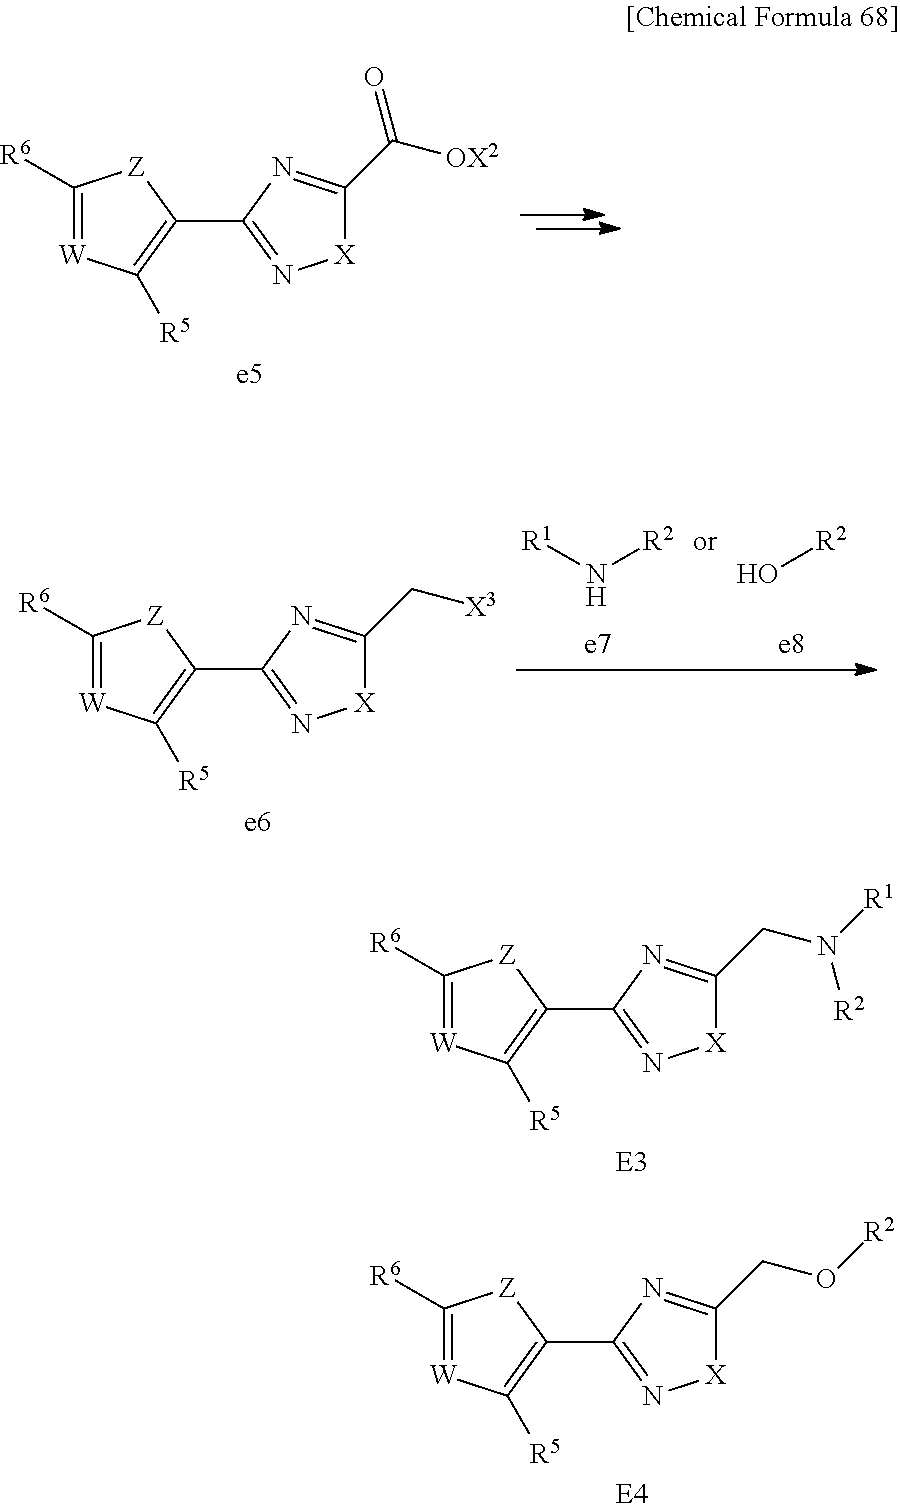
C1([R6])=[W]C([R5])=C(C2=N[X]C(C(=O)[OX2])=N2)[Z]1.[e5].[R1]N[R2].O[R2].C1([R6])=[W]C([R5])=C(C2=N[X]C(C[X3])=N2)[Z]1.[e6].C1([R6])=[W]C([R5])=C(C2=N[X]C(CN([R2])[R1])=N2)[Z]1.[E3].C1([R6])=[W]C([R5])=C(C2=N[X]C(CO[R2])=N2)[Z]1.[E4]
